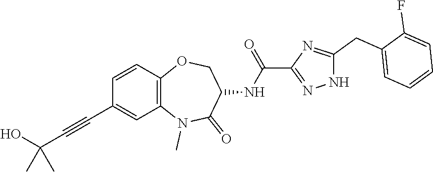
N1(C)C2=C(C=CC(C#CC(O)(C)C)=C2)OCC(NC(C2=NNC(CC3=CC=CC=C3F)=N2)=O)C1=O
